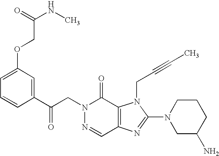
C(N1N=CC2=C(C1=O)N(CC#CC)C(N1CC(N)CCC1)=N2)C(C1=CC(OCC(NC)=O)=CC=C1)=O
